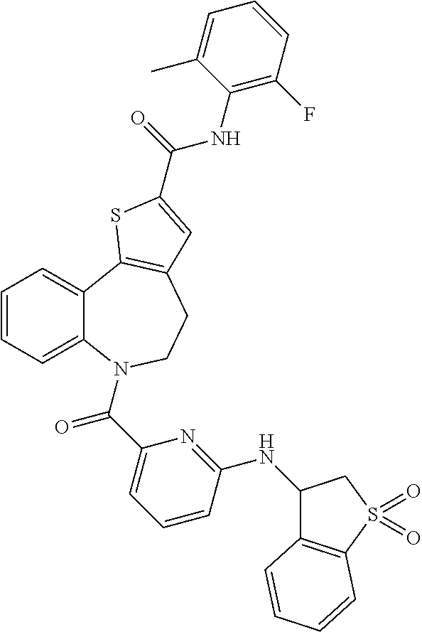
C1=CC=C2C(=C1)C1=C(CCN2C(C2=CC=CC(NC3C4=C(S(=O)(=O)C3)C=CC=C4)=N2)=O)C=C(C(=O)NC2=C(F)C=CC=C2C)S1
